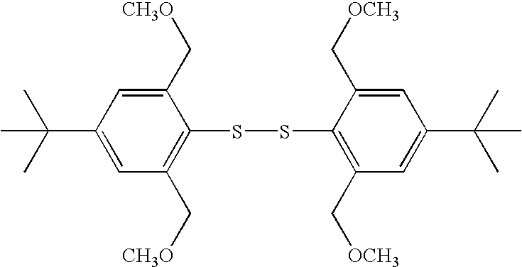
C1(C(C)(C)C)=CC(C[CH3O])=C(SSC2=C(C[OCH3])C=C(C(C)(C)C)C=C2C[OCH3])C(C[CH3O])=C1
